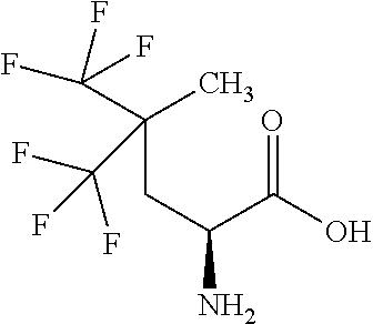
C(CC(C(=O)O)N)(C)(C(F)(F)F)C(F)(F)F
